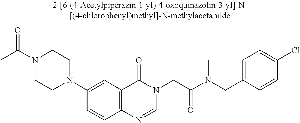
N1(C(C)=O)CCN(C2=CC3=C(C=C2)N=CN(CC(N(CC2=CC=C(Cl)C=C2)C)=O)C3=O)CC1
